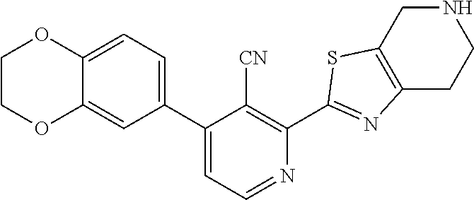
C12=CC=C(C3=CC=NC(C4=NC5=C(CNCC5)S4)=C3[CN])C=C1OCCO2
